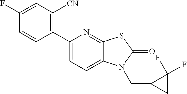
C1(C2=CC=C3C(=N2)SC(=O)N3CC2CC2(F)F)=C([CN])C=C(F)C=C1
